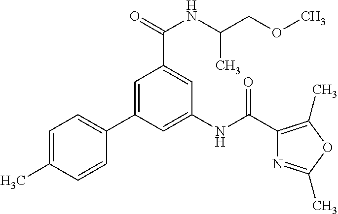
C1=C(C)C=CC(C2=CC(C(=O)NC(C)COC)=CC(NC(C3=C(C)OC(C)=N3)=O)=C2)=C1
